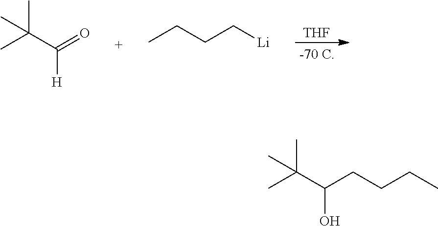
[THF].CC(C(=O)[H])(C)C.CCCC[Li].C(CCC)C(C(C)(C)C)O
